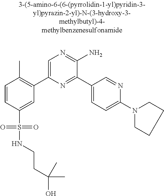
C1=CC(S(=O)(=O)NCCC(O)(C)C)=CC(C2=CN=C(N)C(C3=CC=C(N4CCCC4)N=C3)=N2)=C1C
